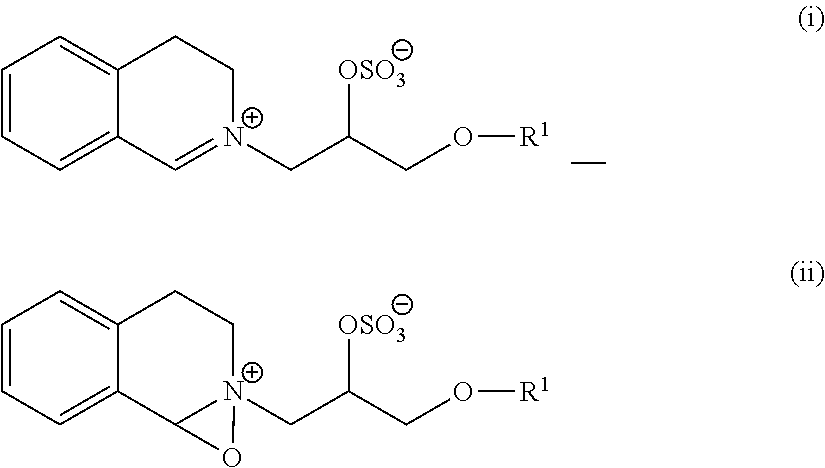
C1=CC=C2C(=C1)CC[N+](CC([OSO3])CO[R1])=C2.C1=CC=C2C(=C1)CC[N+]1(CC([OSO3])CO[R1])C2O1
